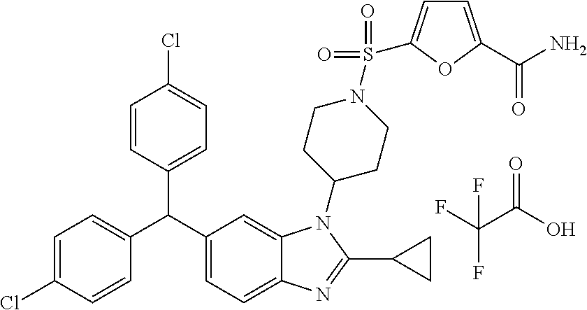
C1=CC(C(C2=CC=C3C(=C2)N(C2CCN(S(=O)(=O)C4=CC=C(C(N)=O)O4)CC2)C(C2CC2)=N3)C2=CC=C(Cl)C=C2)=CC=C1Cl.C(C(O)=O)(F)(F)F
